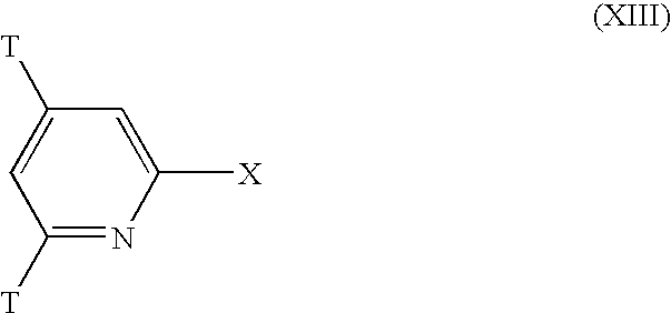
C1=C([T])C=C([X])N=C1[T]
